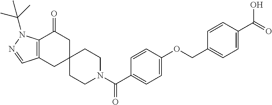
C12=C(CC3(CC1=O)CCN(C(C1=CC=C(OCC4=CC=C(C(=O)O)C=C4)C=C1)=O)CC3)C=NN2C(C)(C)C
